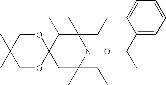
C1(CC)(C)C(C)C2(CC(CC)(C)N1OC(C)C1=CC=CC=C1)OCC(C)(C)CO2
